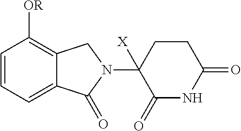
C1=CC=C2C(=C1[OR])CN(C1([X])C(=O)NC(=O)CC1)C2=O
